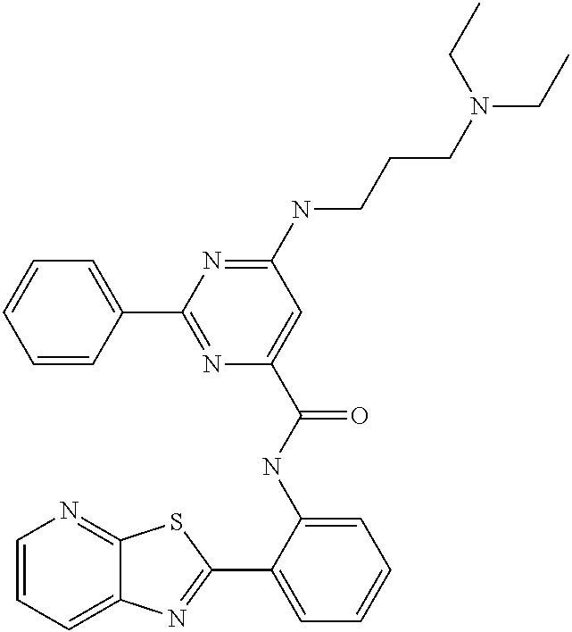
C1=CC=C2C(=N1)SC(C1=CC=CC=C1NC(=O)C1=CC(NCCCN(CC)CC)=NC(C3=CC=CC=C3)=N1)=N2
